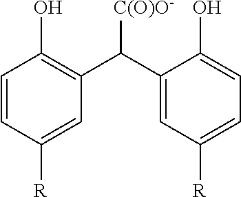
C1=CC([R])=CC(C(C2=CC([R])=CC=C2O)[C(O)O-])=C1O
